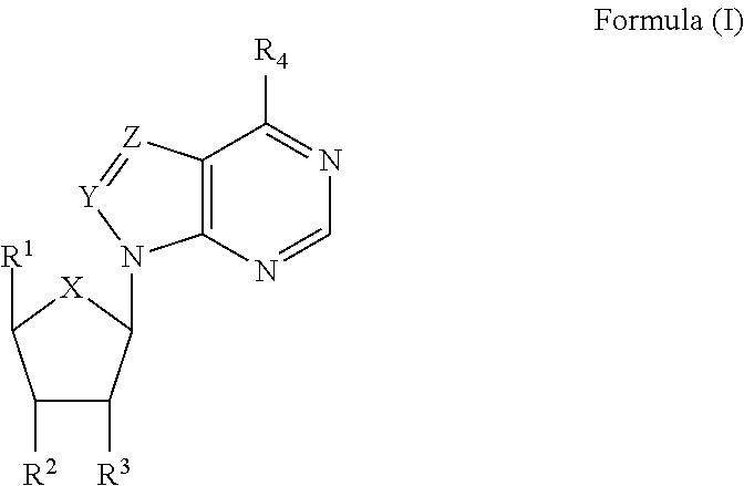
C1([R2])C([R3])C(N2C3=C([Z]=[Y]2)C([R4])=NC=N3)[X]C1[R1]
